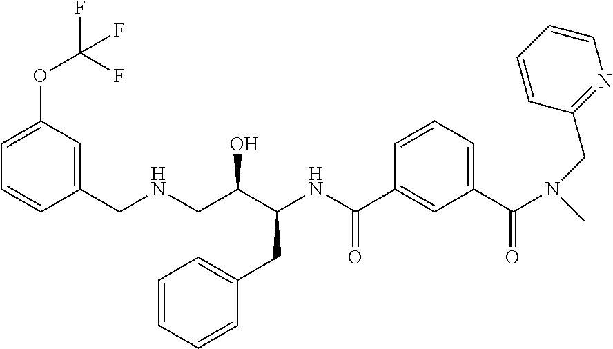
C1=C(OC(F)(F)F)C=C(CNCC(C(NC(C2=CC(C(=O)N(C)CC3=NC=CC=C3)=CC=C2)=O)CC2=CC=CC=C2)O)C=C1
